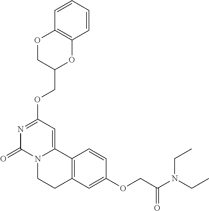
N1=C(OCC2OC3=C(OC2)C=CC=C3)C=C2N(C1=O)CCC1=C2C=CC(OCC(=O)N(CC)CC)=C1
